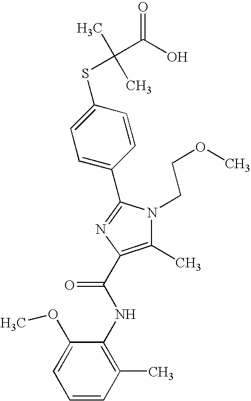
C1(C2=NC(C(NC3=C(C)C=CC=C3OC)=O)=C(C)N2CCOC)=CC=C(SC(C)(C)C(O)=O)C=C1
